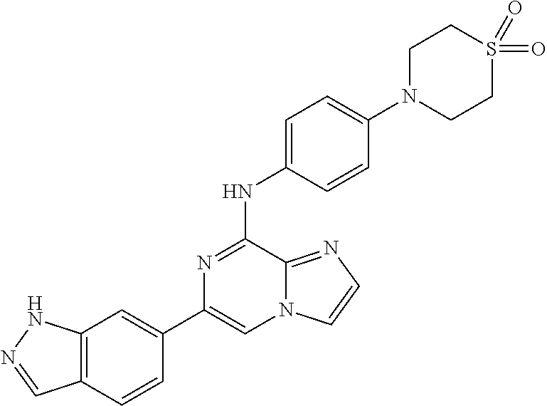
C1(C2=CC3=C(C=C2)C=NN3)=CN2C(=NC=C2)C(NC2=CC=C(N3CCS(=O)(=O)CC3)C=C2)=N1
